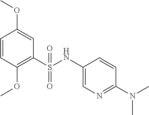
C1(S(NC2=CN=C(N(C)C)C=C2)(=O)=O)=C(OC)C=CC(OC)=C1
